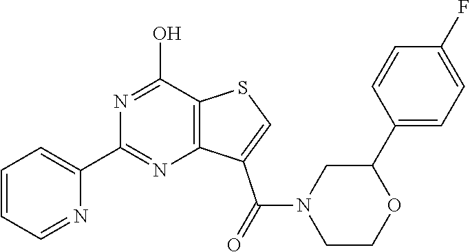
C1=CC=NC(C2=NC3=C(C(O)=N2)SC=C3C(N2CCOC(C3=CC=C(F)C=C3)C2)=O)=C1
